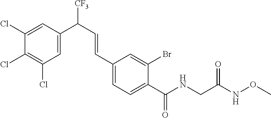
C1(Cl)=C(Cl)C(Cl)=CC(C(C=CC2=CC=C(C(NCC(NOC)=O)=O)C(Br)=C2)[CF3])=C1
